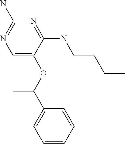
C1=C(OC(C2=CC=CC=C2)C)C(NCCCC)=NC(N)=N1
